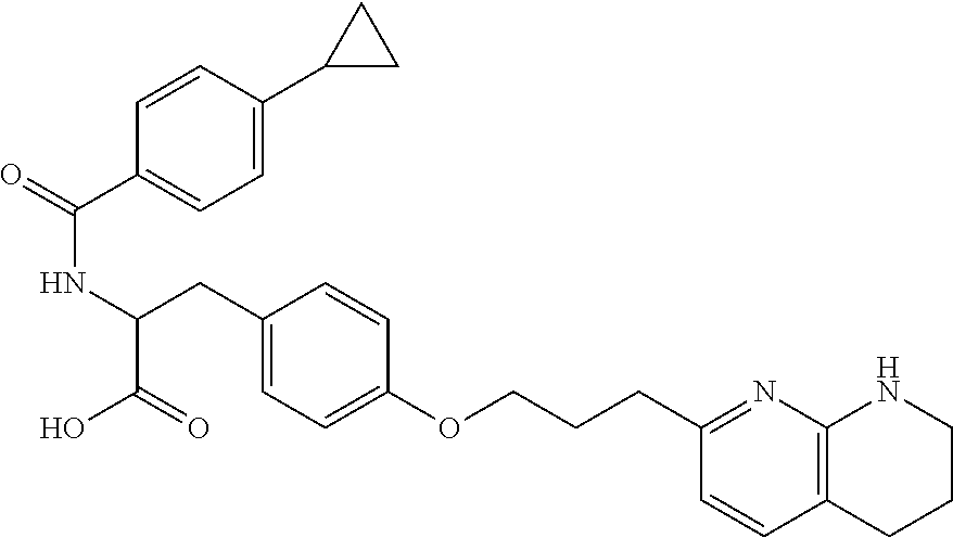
C(=O)(C1=CC=C(C2CC2)C=C1)NC(C(O)=O)CC1=CC=C(OCCCC2=NC3=C(C=C2)CCCN3)C=C1
